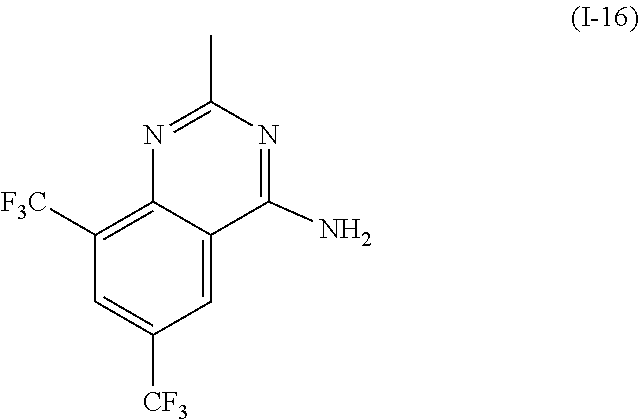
C1=C([CF3])C=C2C(=C1[F3C])N=C(C)N=C2N
